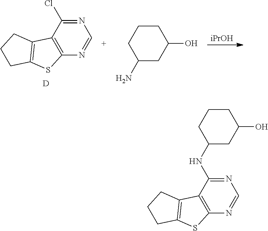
[iPrOH].N1=C(Cl)C2=C(N=C1)SC1=C2CCC1.[D].C1C(O)CCCC1N.N1=C(NC2CC(O)CCC2)C2=C(N=C1)SC1=C2CCC1
